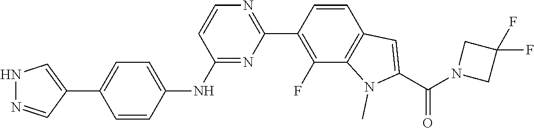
N1=C(NC2=CC=C(C3=CNN=C3)C=C2)C=CN=C1C1=C(F)C2=C(C=C1)C=C(C(=O)N1CC(F)(F)C1)N2C
